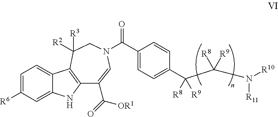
C1=C2C(=CC=C1[R6])C1=C(N2)C(C(=O)[OR1])=CN(C(C2=CC=C(C(C(N([R10])[R11])([R8])[R9])([R8])[R9])C=C2)=O)CC1([R3])[R2]
